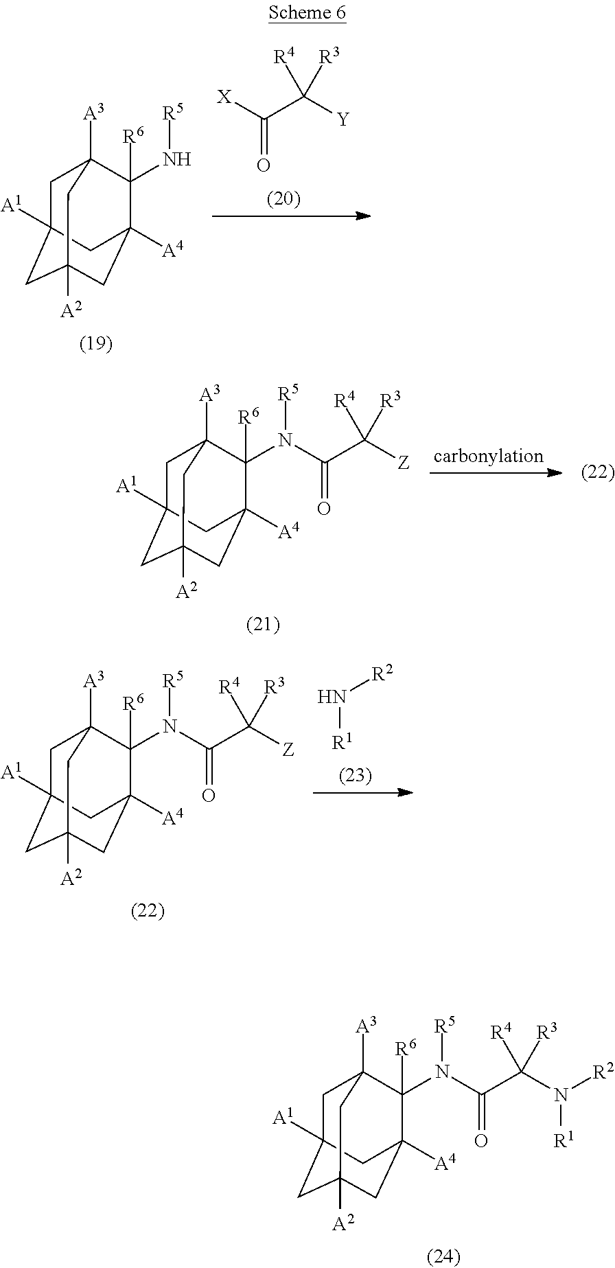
O=C([X])C([Y])([R3])[R4].C1C2([A1])CC3([A2])CC([A4])(C([R6])(N[R5])C1([A3])C3)C2.C1C2([A1])CC3([A2])CC([A4])(C([R6])(N([R5])C(C([Z])([R3])[R4])=O)C1([A3])C3)C2.N([R1])[R2].C1C2([A1])CC3([A2])CC([A4])(C([R6])(N([R5])C(C([Z])([R3])[R4])=O)C1([A3])C3)C2.C1C2([A1])CC3([A2])CC([A4])(C([R6])(N([R5])C(C(N([R2])[R1])([R3])[R4])=O)C1([A3])C3)C2
